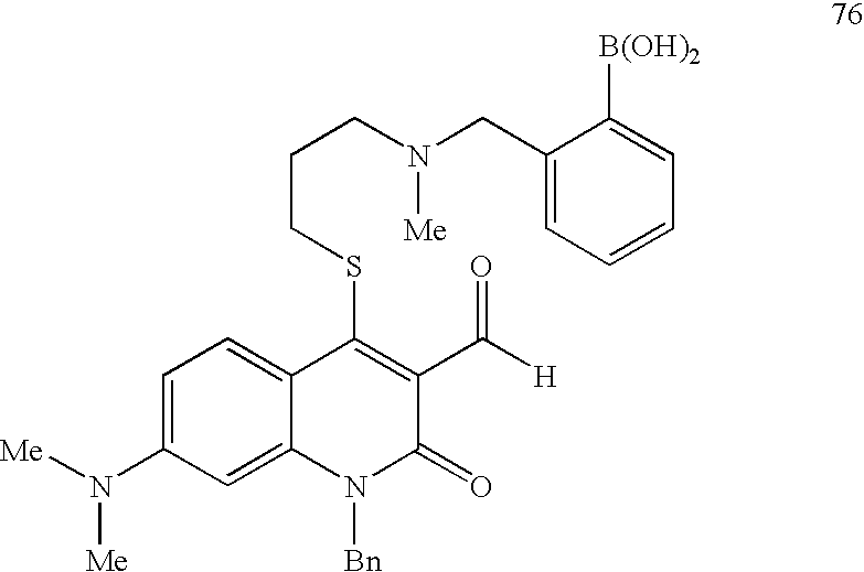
C(CSC1=C(C([H])=O)C(=O)N([Bn])C2=CC(N([Me])[Me])=CC=C12)CN([Me])CC1=CC=CC=C1[B(OH)2]
